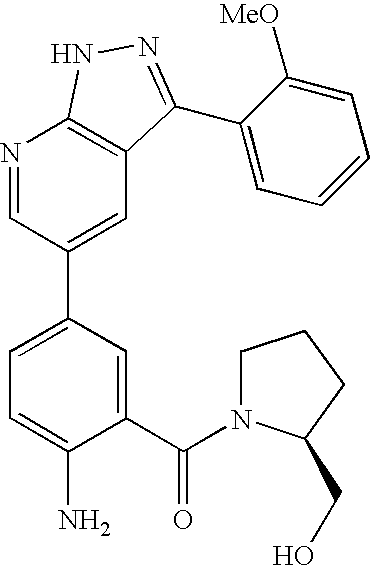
N1=CC(C2=CC=C(N)C(C(=O)N3CCCC3CO)=C2)=CC2=C1NN=C2C1=CC=CC=C1[MeO]
